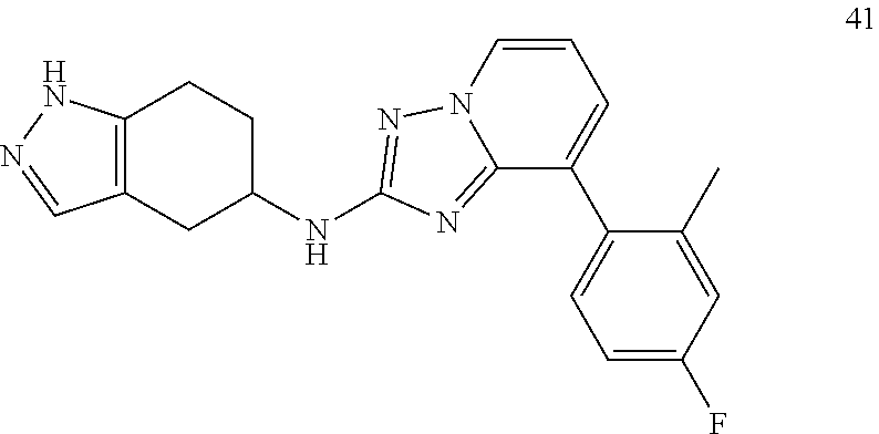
C12=NC(NC3CCC4=C(C=NN4)C3)=NN1C=CC=C2C1=CC=C(F)C=C1C
